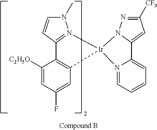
C1=CC2=N(N1C)[Ir]1(C3=C2C([C2H5O])=CC(F)=C3)N2N=C([CF3])C=C2C2=CC=CC=N21
